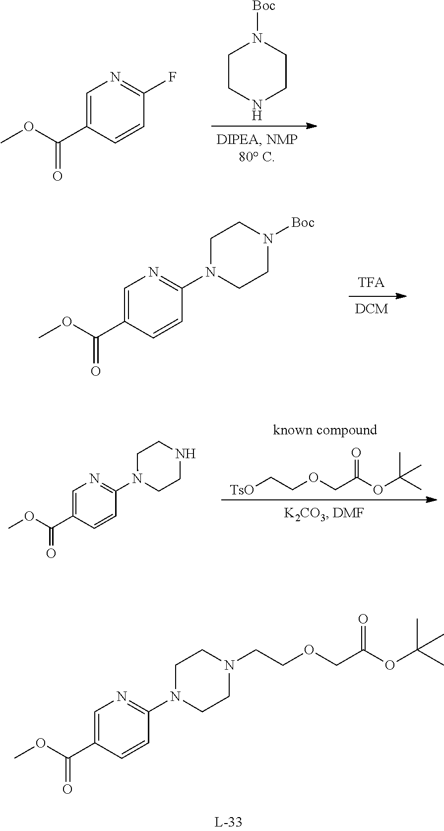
COC(=O)C1=CN=C(F)C=C1.C1CNCCN1[Boc].COC(=O)C1=CN=C(N2CCN([Boc])CC2)C=C1.COC(=O)C1=CN=C(N2CCNCC2)C=C1.[TsO]CCOCC(OC(C)(C)C)=O.COC(=O)C1=CN=C(N2CCN(CCOCC(OC(C)(C)C)=O)CC2)C=C1
